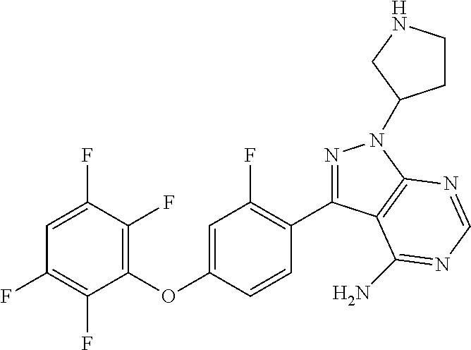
C1=C(F)C(F)=C(OC2=CC(F)=C(C3=NN(C4CCNC4)C4=C3C(N)=NC=N4)C=C2)C(F)=C1F
